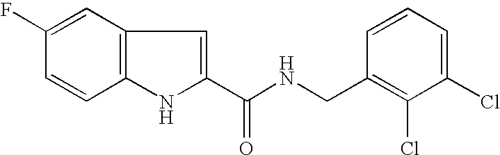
C1(C(NCC2=C(Cl)C(Cl)=CC=C2)=O)=CC2=C(N1)C=CC(F)=C2
